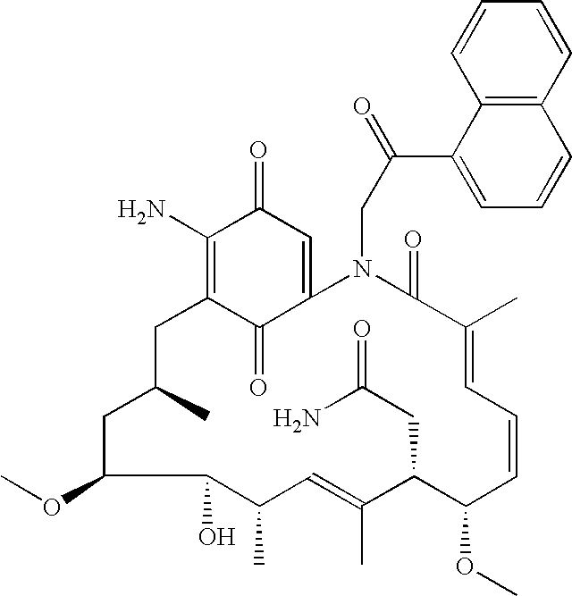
COC1CC(C)CC2=C(N)C(=O)C=C(C2=O)N(CC(=O)C2=CC=CC3=C2C=CC=C3)C(=O)C(C)=CC=CC(OC)C(CC(=O)N)C(C)=CC(C)C1O
